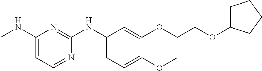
C1(NC)=CC=NC(NC2=CC=C(OC)C(OCCOC3CCCC3)=C2)=N1
